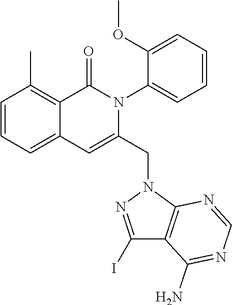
C1=CC=C2C(=C1C)C(=O)N(C1=CC=CC=C1OC)C(CN1C3=C(C(N)=NC=N3)C(I)=N1)=C2
